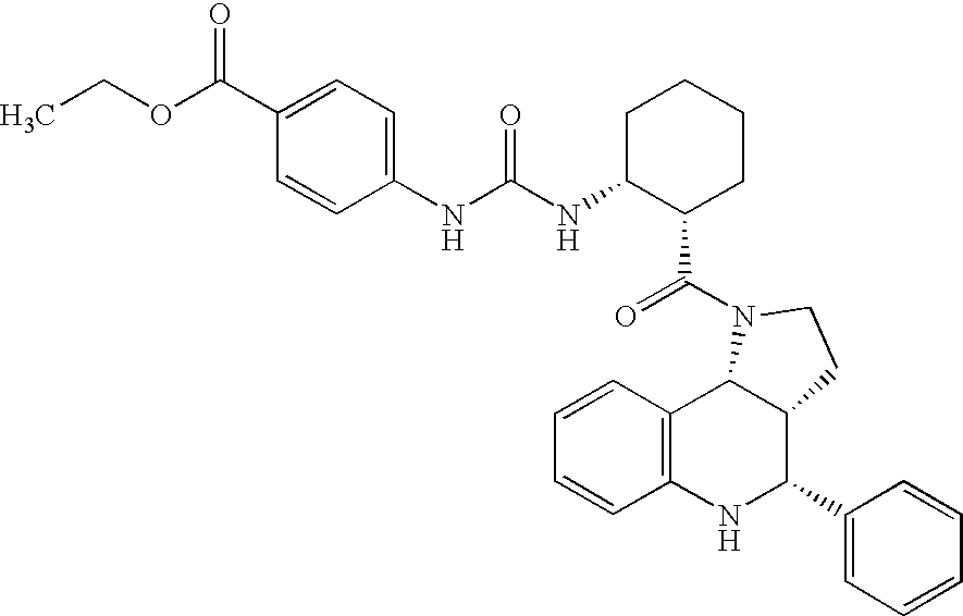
C12=C(NC(C3=CC=CC=C3)C3C1N(C(=O)C1CCCCC1NC(NC1=CC=C(C(OCC)=O)C=C1)=O)CC3)C=CC=C2
